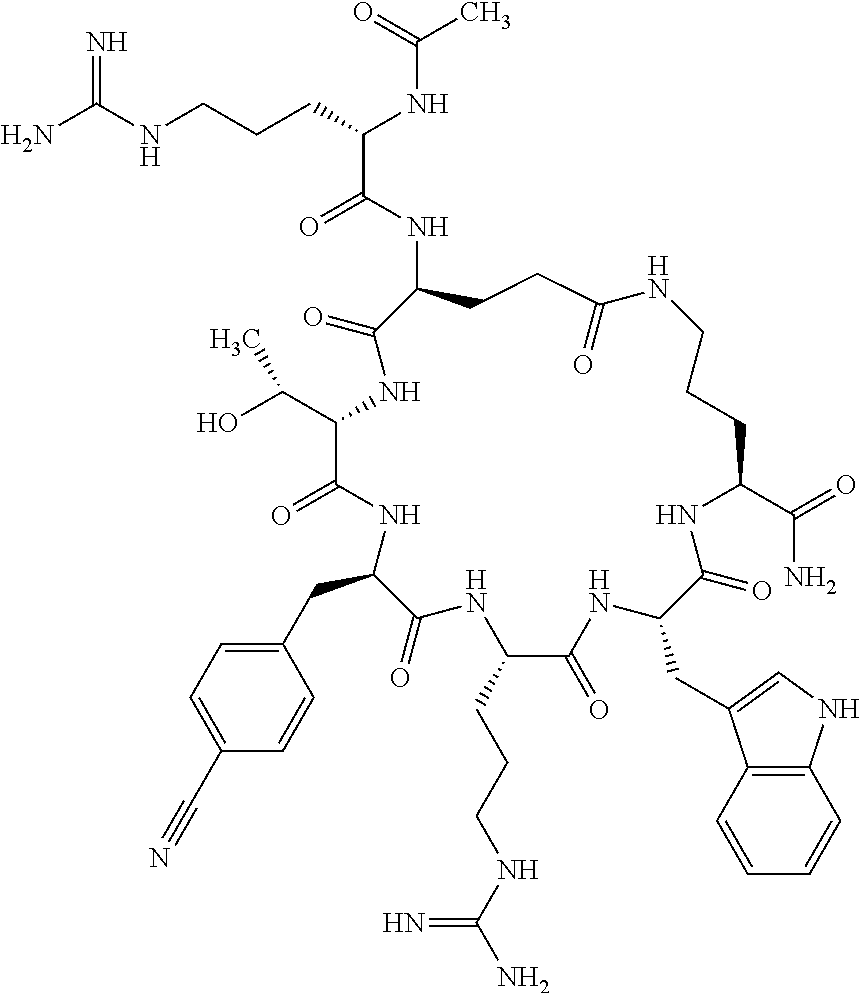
NC(NCCCC(NC(C)=O)C(=O)NC1CCC(=O)NCCCC(C(=O)N)NC(=O)C(CC2=CNC3=C2C=CC=C3)NC(=O)C(CCCNC(N)=N)NC(=O)C(CC2=CC=C(C#N)C=C2)NC(=O)C(C(O)C)NC1=O)=N
